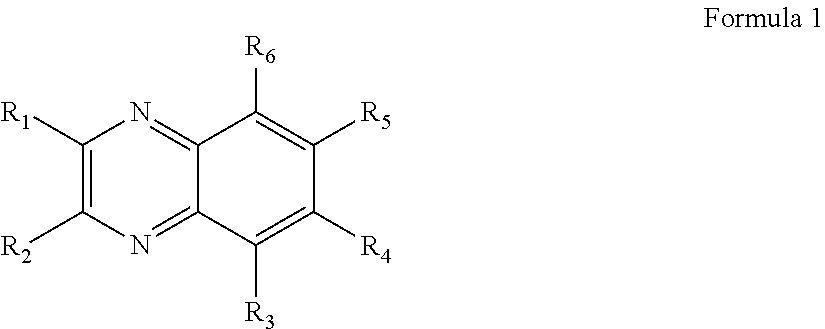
C1([R1])=C([R2])N=C2C(=N1)C([R6])=C([R5])C([R4])=C2[R3]
